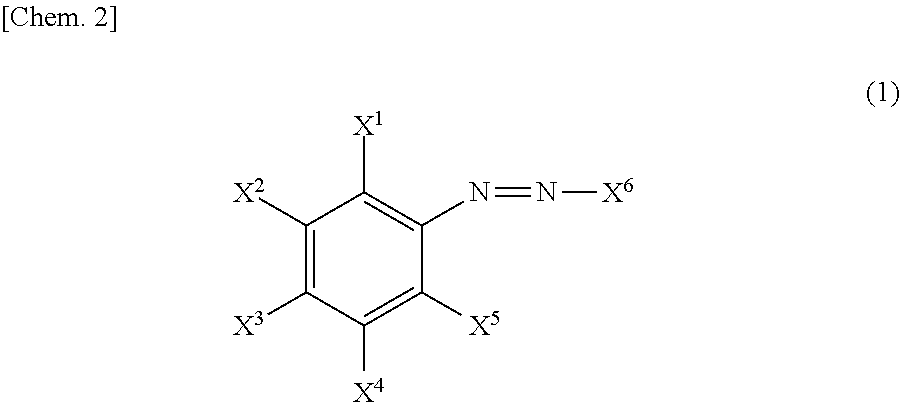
C1([X2])=C([X3])C([X4])=C([X5])C(N=N[X6])=C1[X1]
